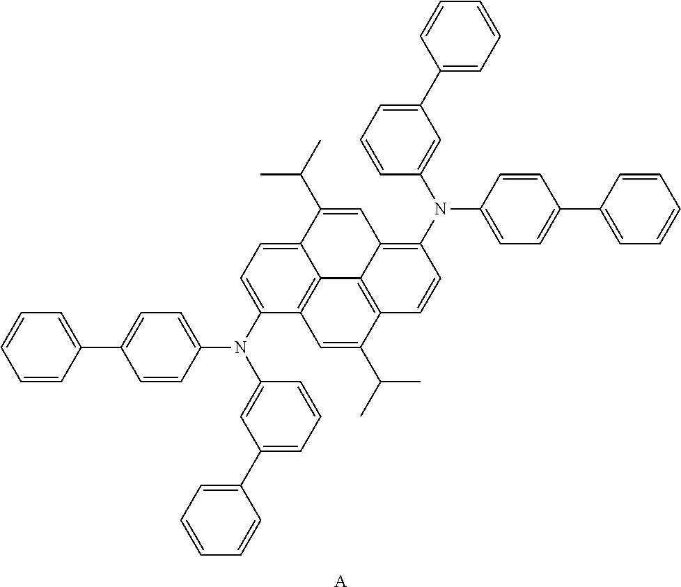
C1=CC(C2=CC=C(N(C3=CC=C4C5=C3C=C(C(C)C)C3=C5C(=C(N(C5=CC(C6=CC=CC=C6)=CC=C5)C5=CC=C(C6=CC=CC=C6)C=C5)C=C3)C=C4C(C)C)C3=CC(C4=CC=CC=C4)=CC=C3)C=C2)=CC=C1.[A]
